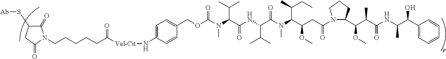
C(N(C(C(NC(C(N(C(C(CC(N1C(C(C(C(NC(C(C2=CC=CC=C2)O)C)=O)C)OC)CCC1)=O)OC)C(CC)C)C)=O)C(C)C)=O)C(C)C)C)(OCC1=CC=C(N[Val-Cit]C(CCCCCN2C(=O)C(S[Ab])CC2=O)=O)C=C1)=O
